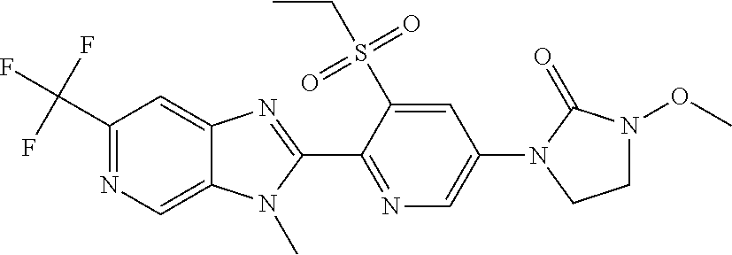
C1(C(F)(F)F)=NC=C2C(=C1)N=C(C1=NC=C(N3C(=O)N(OC)CC3)C=C1S(CC)(=O)=O)N2C
